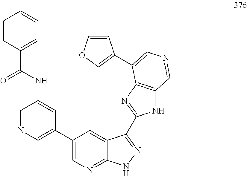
C1(C2=CN=CC(NC(C3=CC=CC=C3)=O)=C2)=CN=C2C(=C1)C(C1=NC3=C(N1)C=NC=C3C1=COC=C1)=NN2
